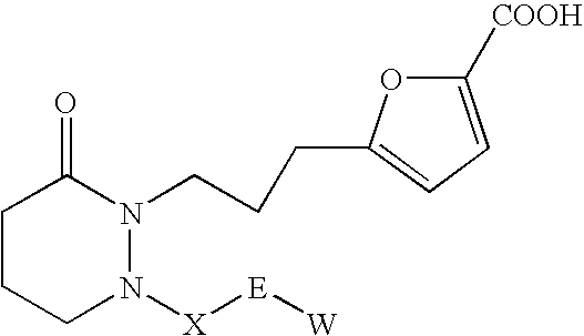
C1CCN([X][E][W])N(CCCC2=CC=C([COOH])O2)C1=O
